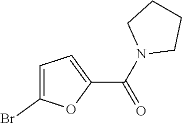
C1=C(Br)OC(C(N2CCCC2)=O)=C1
